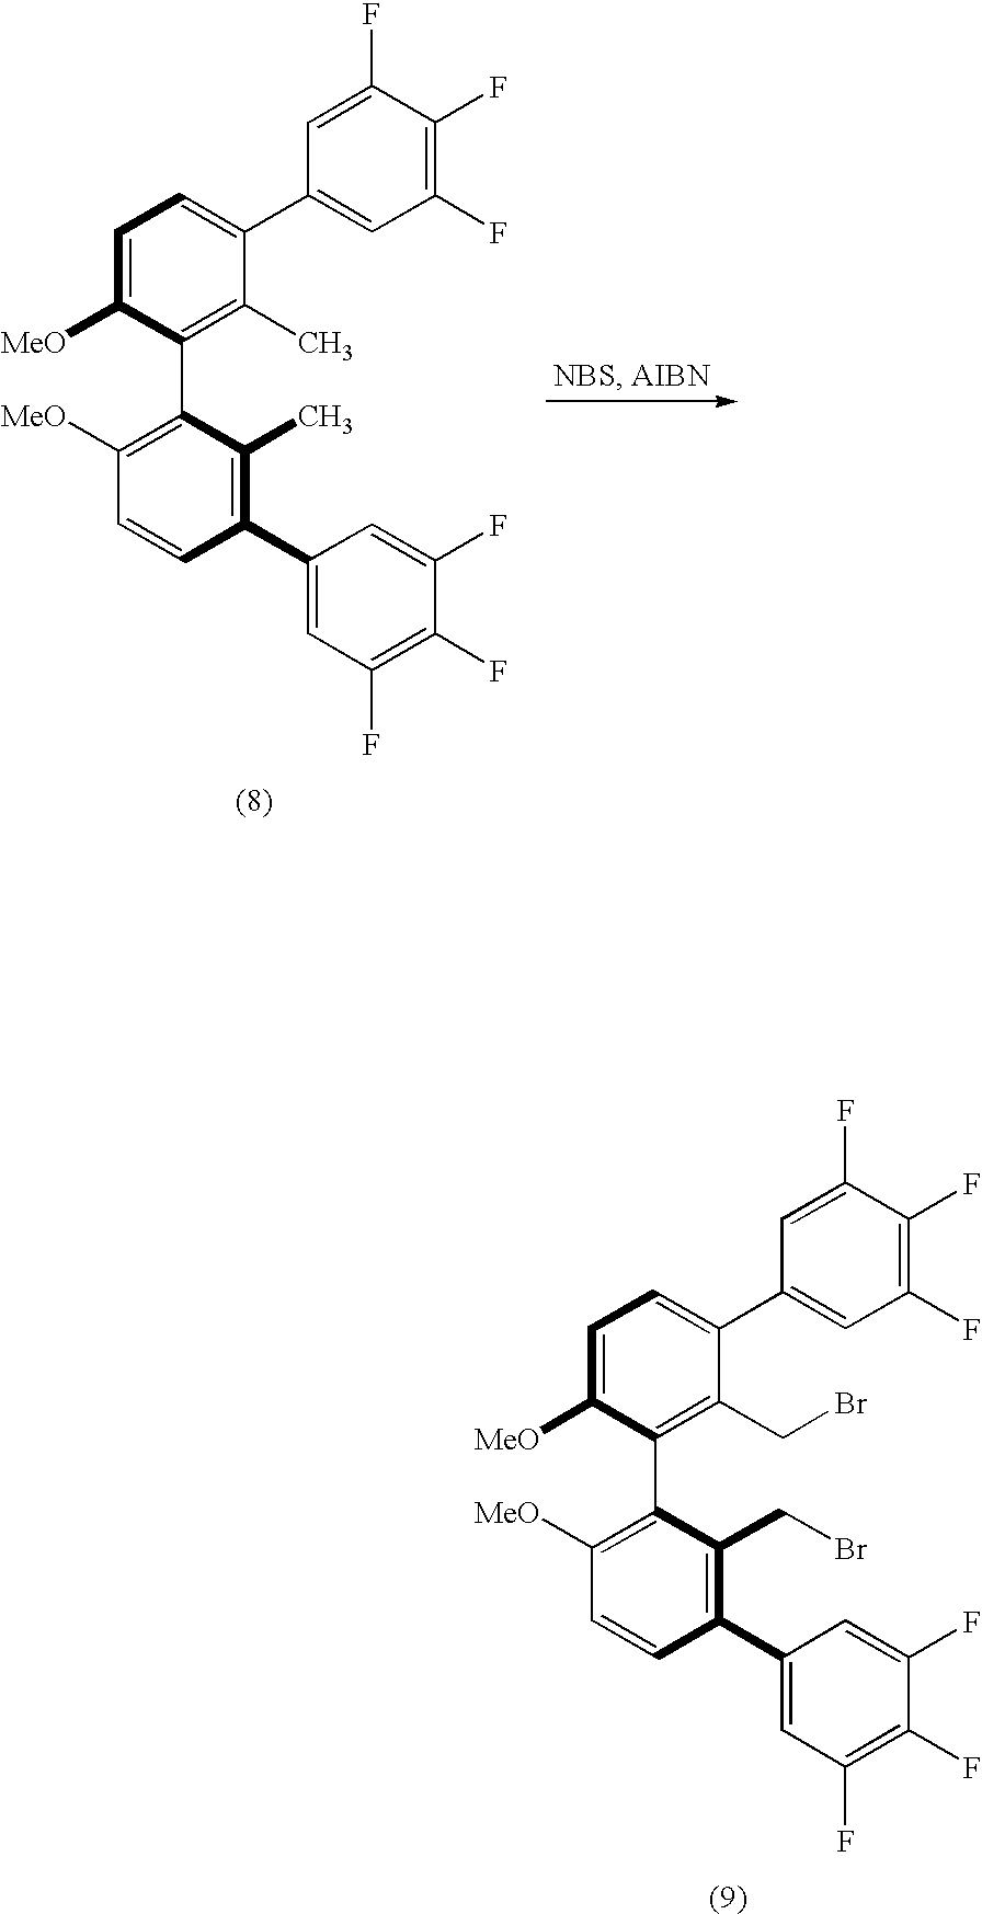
C1=C([MeO])C(C2=C([MeO])C=CC(C3=CC(F)=C(F)C(F)=C3)=C2CBr)=C(CBr)C(C2=CC(F)=C(F)C(F)=C2)=C1.C1=C([MeO])C(C2=C([MeO])C=CC(C3=CC(F)=C(F)C(F)=C3)=C2C)=C(C)C(C2=CC(F)=C(F)C(F)=C2)=C1
